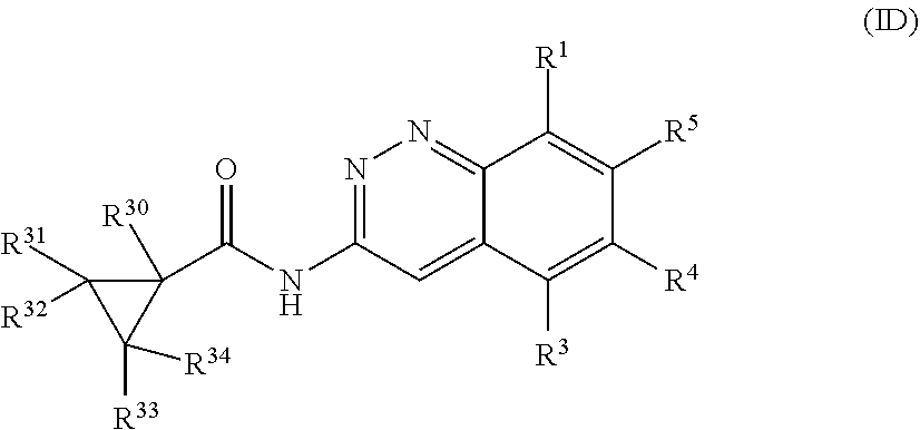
N(C1=NN=C2C(=C1)C([R3])=C([R4])C([R5])=C2[R1])C(C1([R30])C([R31])([R32])C1([R33])[R34])=O
